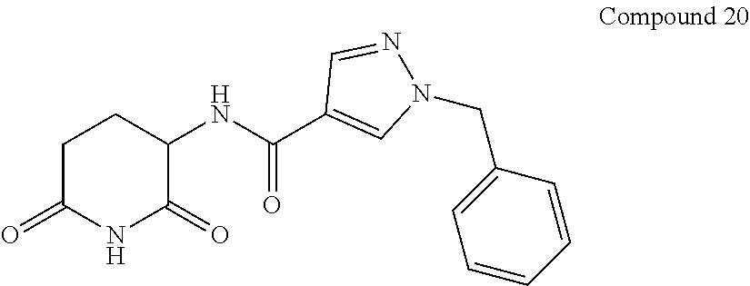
C1(NC(C2=CN(CC3=CC=CC=C3)N=C2)=O)C(=O)NC(=O)CC1
